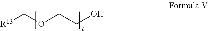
[R13]COCCO
